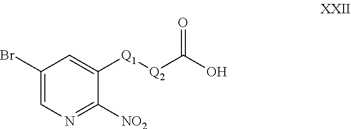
C1(Br)=CN=C([NO2])C([Q1][Q2]C(O)=O)=C1
